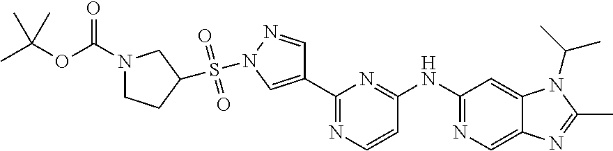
C1(NC2=NC(C3=CN(S(=O)(=O)C4CCN(C(OC(C)(C)C)=O)C4)N=C3)=NC=C2)=NC=C2C(=C1)N(C(C)C)C(C)=N2
